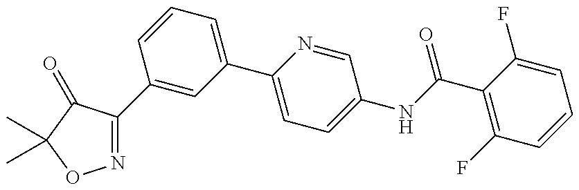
N1=C(C2=CC(C3=CC=C(NC(=O)C4=C(F)C=CC=C4F)C=N3)=CC=C2)C(=O)C(C)(C)O1
